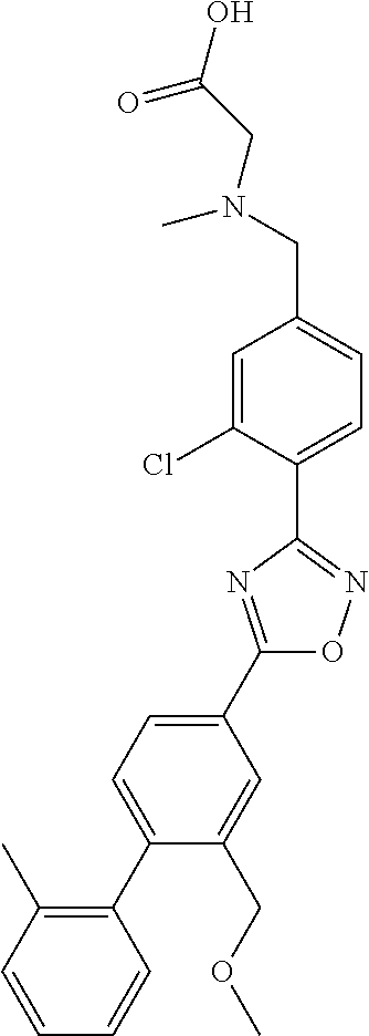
C1(C2=CC=C(C3=C(C)C=CC=C3)C(COC)=C2)=NC(C2=CC=C(CN(CC(O)=O)C)C=C2Cl)=NO1
